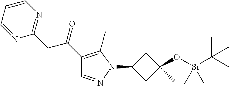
C1=NN(C2CC(O[Si](C)(C)C(C)(C)C)(C)C2)C(C)=C1C(CC1=NC=CC=N1)=O
